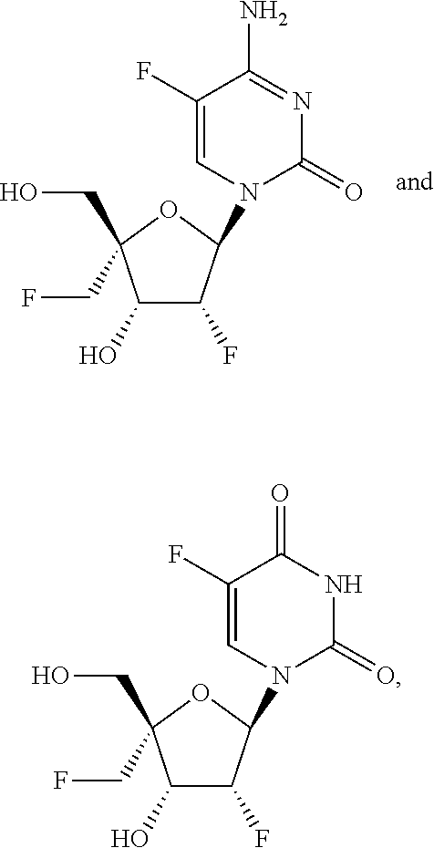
C1(O)C(F)C(N2C=C(F)C(N)=NC2=O)OC1(CO)CF.C1(O)C(F)C(N2C=C(F)C(=O)NC2=O)OC1(CO)CF
